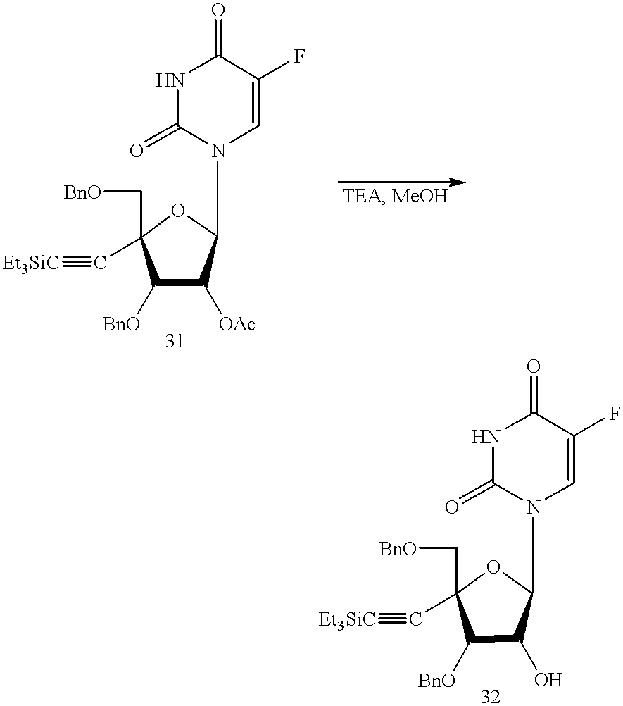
N1C(=O)N(C2OC(C[BnO])(C#[Et3SiC])C([BnO])C2[OAc])C=C(F)C1=O.N1C(=O)N(C2OC(C[BnO])(C#[Et3SiC])C([BnO])C2O)C=C(F)C1=O
